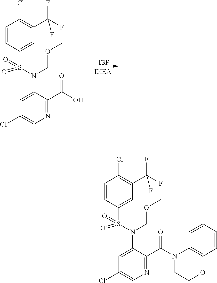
C1=CC(S(=O)(=O)N(C2=CC(Cl)=CN=C2C(N2CCOC3=C2C=CC=C3)=O)COC)=CC(C(F)(F)F)=C1Cl.C1=CC(S(=O)(=O)N(C2=CC(Cl)=CN=C2C(O)=O)COC)=CC(C(F)(F)F)=C1Cl.[T3P]
